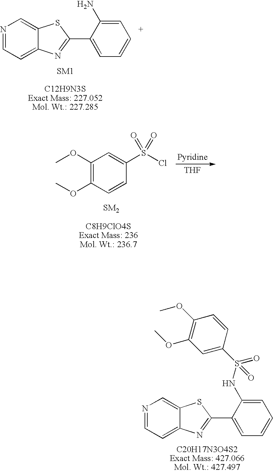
N1=CC=C2C(=C1)SC(C1=CC=CC=C1N)=N2.N1=CC=C2C(=C1)SC(C1=CC=CC=C1NS(C1=CC(OC)=C(OC)C=C1)(=O)=O)=N2.C1=CC(OC)=C(OC)C=C1S(Cl)(=O)=O.[THF]
